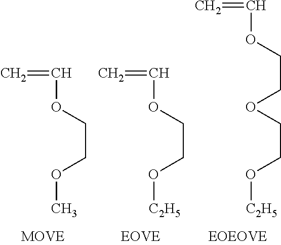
C(OCCOC)=C.C(OCCO[C2H5])=C.C(OCCO[C2H5])COC=C
